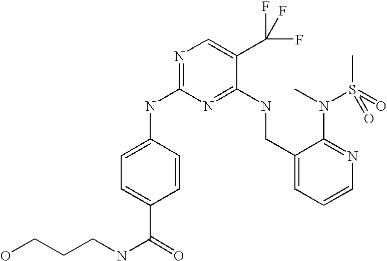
C1(CNC2=NC(NC3=CC=C(C(=O)NCCCO)C=C3)=NC=C2C(F)(F)F)=CC=CN=C1N(C)S(C)(=O)=O
